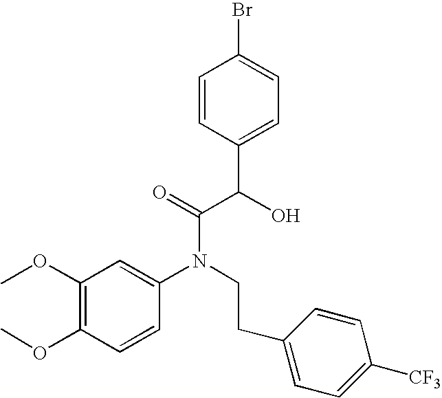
C1(OC)=C(OC)C=CC(N(CCC2=CC=C([CF3])C=C2)C(=O)C(C2=CC=C(Br)C=C2)O)=C1
